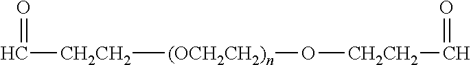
[(OCH2CH2)n]([CH2CH2]C=O)O[CH2CH2]C=O
